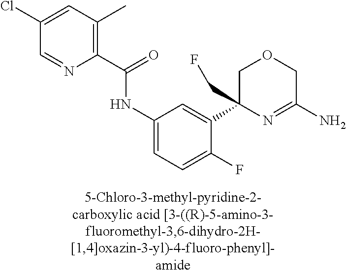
C1OCC(N)=NC1(C1=CC(NC(C2=C(C)C=C(Cl)C=N2)=O)=CC=C1F)CF
